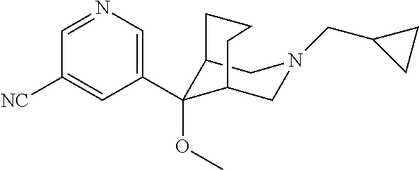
C12C(OC)(C3=CN=CC([NC])=C3)C(CN(CC3CC3)C1)CCC2
